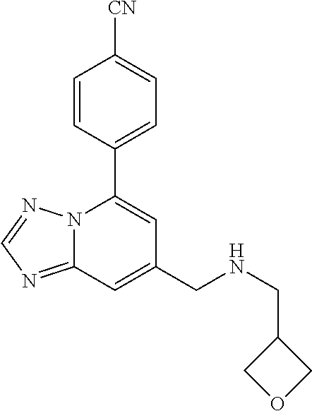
C12=NC=NN1C(C1=CC=C([CN])C=C1)=CC(CNCC1COC1)=C2
